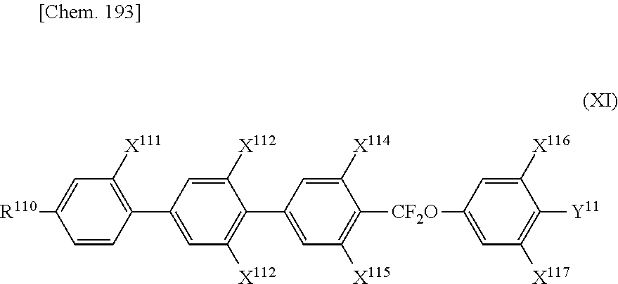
C1=CC(C2=CC([X112])=C(C3=CC([X115])=C([CF2O]C4=CC([X117])=C([Y11])C([X116])=C4)C([X114])=C3)C([X112])=C2)=C([X111])C=C1[R110]
